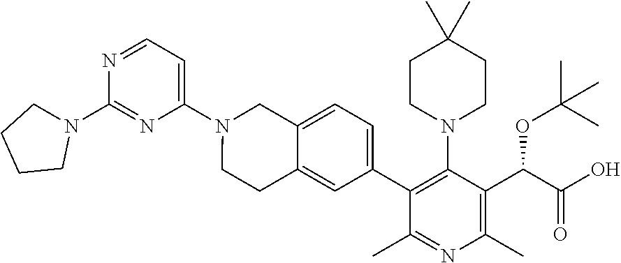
C1(N2CCCC2)=NC(N2CCC3=CC(C4=C(N5CCC(C)(C)CC5)C(C(C(=O)O)OC(C)(C)C)=C(C)N=C4C)=CC=C3C2)=CC=N1
